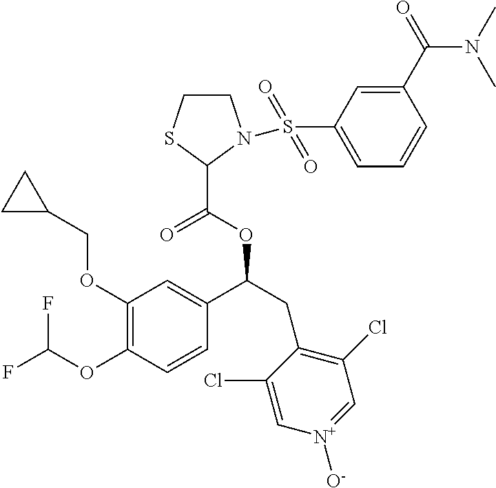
C1(OCC2CC2)=C(OC(F)F)C=CC(C(CC2=C(Cl)C=[N+]([O-])C=C2Cl)OC(C2N(S(C3=CC=CC(C(=O)N(C)C)=C3)(=O)=O)CCS2)=O)=C1
